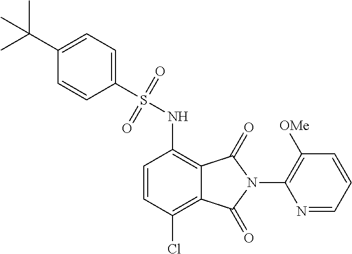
C1=CC(Cl)=C2C(=C1NS(C1=CC=C(C(C)(C)C)C=C1)(=O)=O)C(=O)N(C1=C([OMe])C=CC=N1)C2=O
